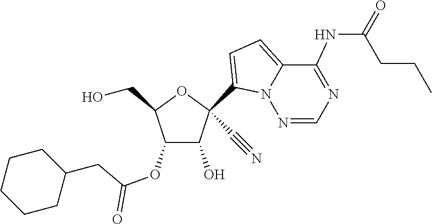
OCC1OC(C#N)(C2=CC=C3C(NC(=O)CCC)=NC=NN32)C(O)C1OC(=O)CC1CCCCC1
